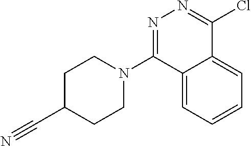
C1CN(C2=NN=C(Cl)C3=CC=CC=C23)CCC1C#N
